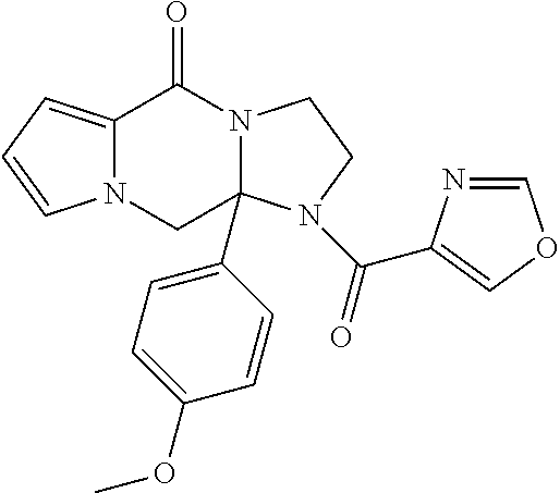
C12=CC=CN1CC1(C3=CC=C(OC)C=C3)N(C2=O)CCN1C(=O)C1=COC=N1
